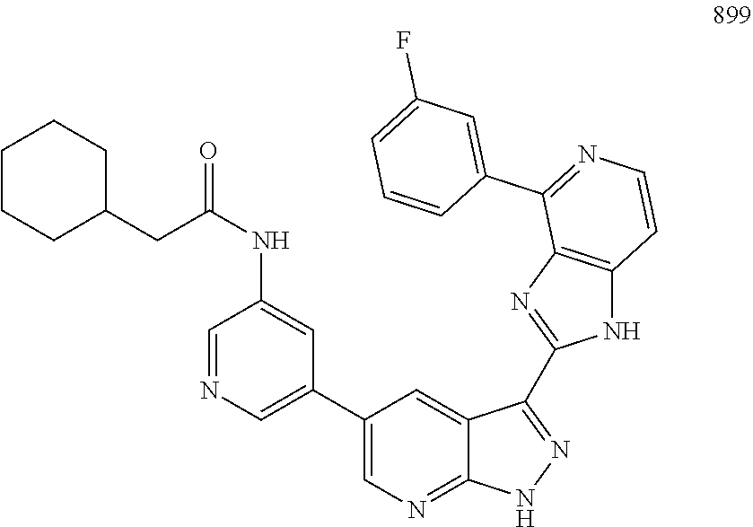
C1(C2=CN=CC(NC(=O)CC3CCCCC3)=C2)=CN=C2C(=C1)C(C1=NC3=C(N1)C=CN=C3C1=CC(F)=CC=C1)=NN2
